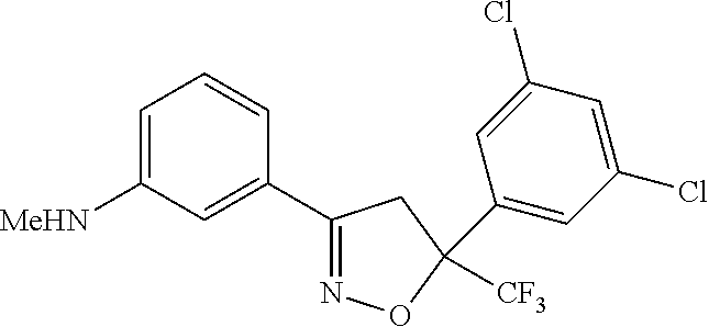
C1=C([MeHN])C=C(C2=NOC(C3=CC(Cl)=CC(Cl)=C3)([CF3])C2)C=C1
